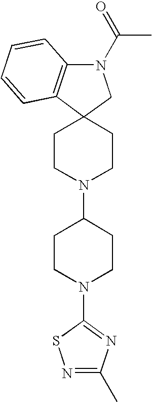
C12=C(N(C(C)=O)CC13CCN(C1CCN(C4=NC(C)=NS4)CC1)CC3)C=CC=C2
